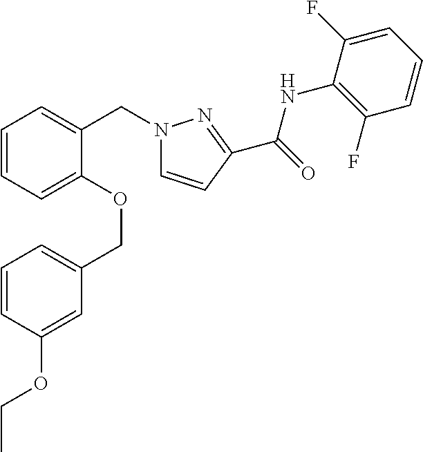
C1=CC=C(OCC2=CC=CC(OCC)=C2)C(CN2C=CC(C(=O)NC3=C(F)C=CC=C3F)=N2)=C1
